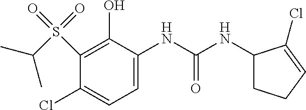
C1(S(=O)(=O)C(C)C)=C(O)C(NC(NC2CCC=C2Cl)=O)=CC=C1Cl
